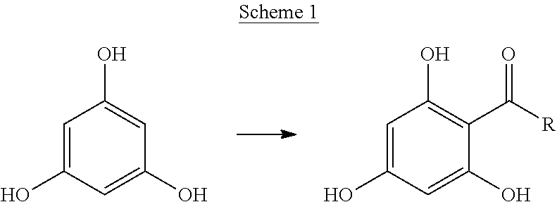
C1=C(O)C=C(O)C=C1O.C1=C(O)C=C(O)C(C([R])=O)=C1O
